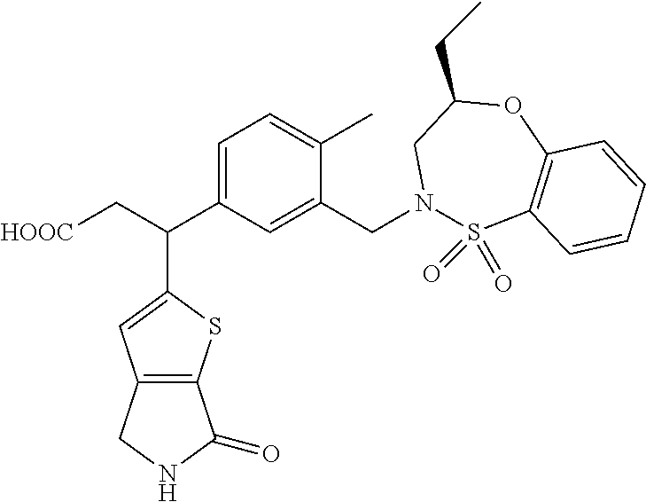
C12=C(SC(C(C[HOOC])C3=CC=C(C)C(CN4S(=O)(=O)C5=C(OC(CC)C4)C=CC=C5)=C3)=C1)C(=O)NC2
